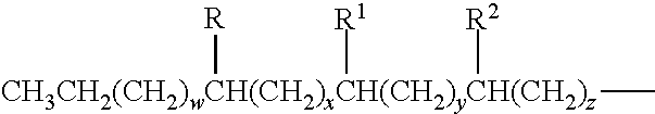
[CH3CH2(CH2)wCH(CH2)xCH(CH2)yCH(CH2)z]([R])([R1])([R2])C
